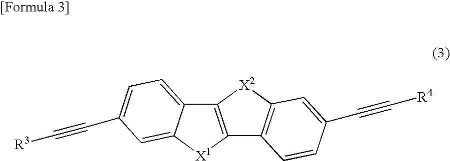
C12=C([X1]C3=CC(C#C[R3])=CC=C13)C1=C([X2]2)C=C(C#C[R4])C=C1
